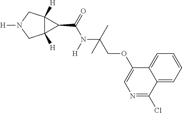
C12([H])C([H])(CN([H])C1)C2C(=O)N([H])C(C)(COC1=CN=C(Cl)C2=CC=CC=C12)C
